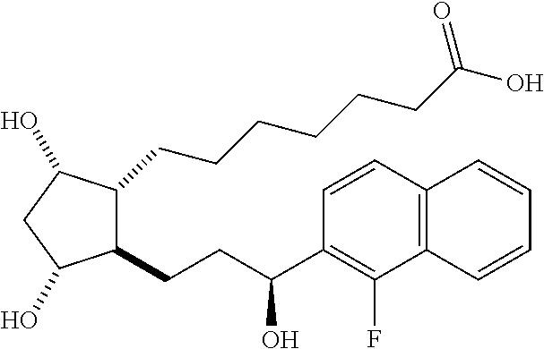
C1(CCC(O)C2=C(F)C3=C(C=C2)C=CC=C3)C(CCCCCCC(O)=O)C(O)CC1O
